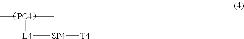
C[PC4](C)[L4][SP4][T4]
